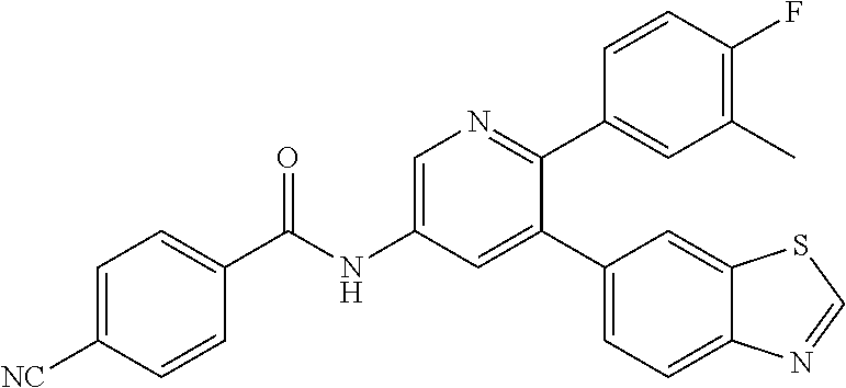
C(NC1=CN=C(C2=CC(C)=C(F)C=C2)C(C2=CC=C3C(=C2)SC=N3)=C1)(=O)C1=CC=C([NC])C=C1
